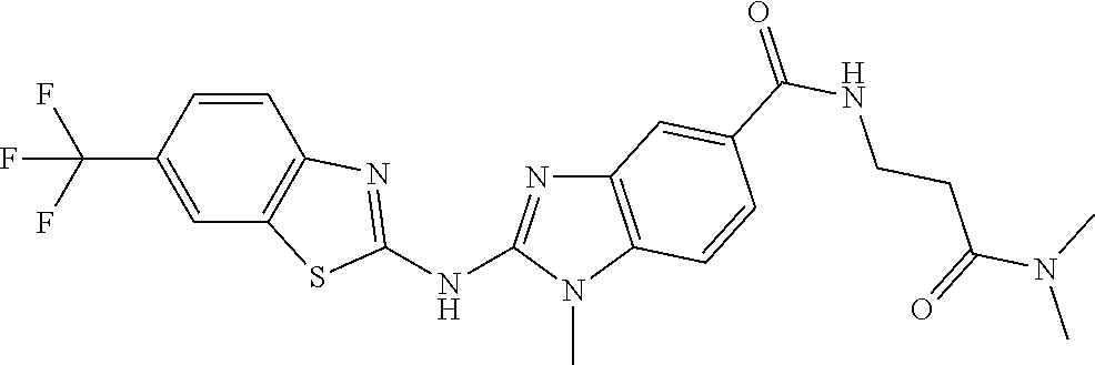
C1(C(F)(F)F)=CC2=C(C=C1)N=C(NC1=NC3=C(N1C)C=CC(C(NCCC(N(C)C)=O)=O)=C3)S2
